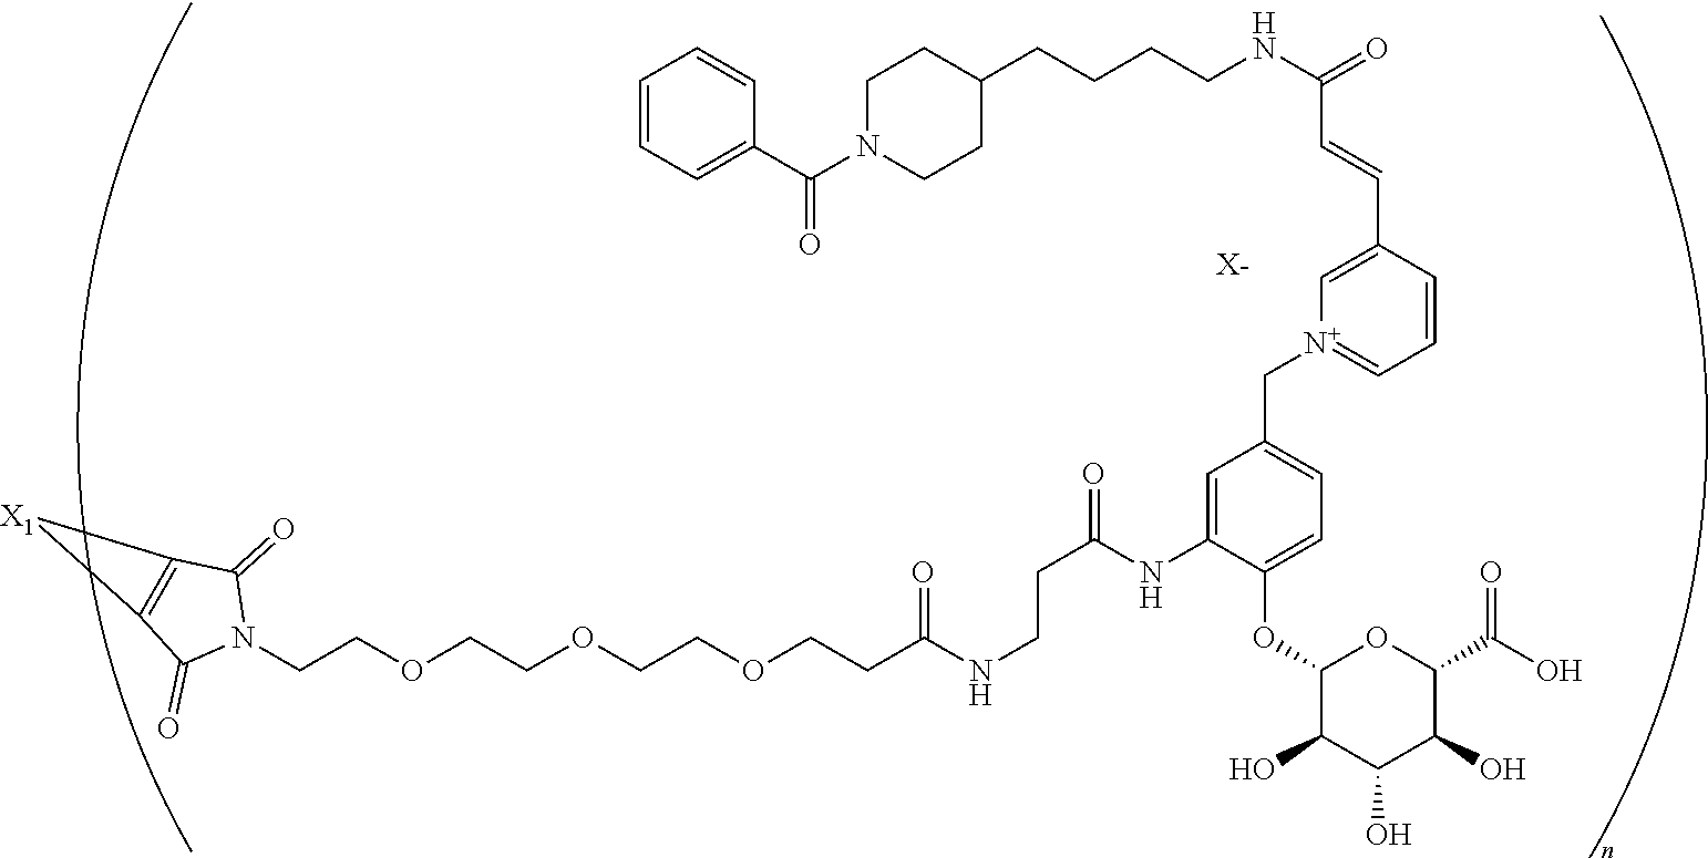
C(COCCOCCOCCC(NCCC(NC1=CC(C[N+]2=CC=CC(C=CC(=O)NCCCCC3CCN(C(C4=CC=CC=C4)=O)CC3)=C2)=CC=C1OC1C(O)C(O)C(O)C(C(=O)O)O1)=O)=O)N1C(=O)C2=C(C1=O)[X1]2.[X-]
